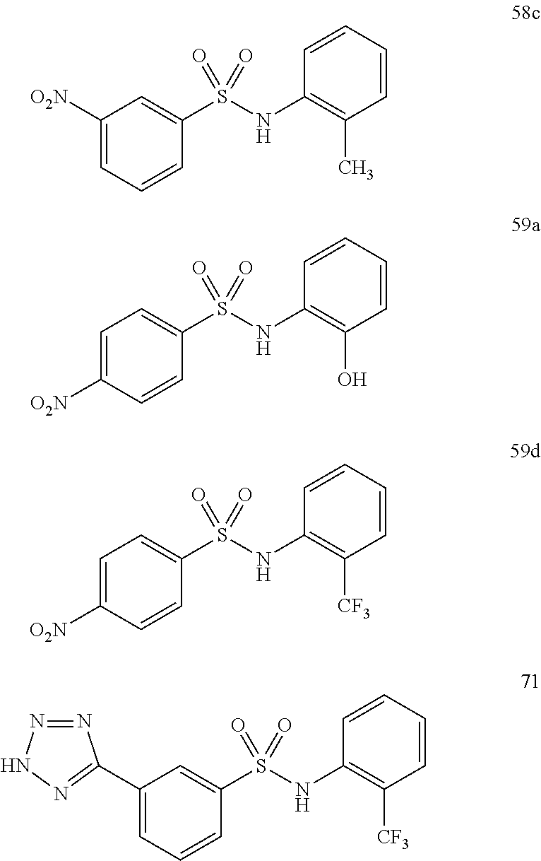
C1=C([O2N])C=C(S(NC2=C(C)C=CC=C2)(=O)=O)C=C1.C1([O2N])=CC=C(S(NC2=C(O)C=CC=C2)(=O)=O)C=C1.C1([O2N])=CC=C(S(NC2=C([CF3])C=CC=C2)(=O)=O)C=C1.C1=C(C2=NNN=N2)C=C(S(NC2=C([CF3])C=CC=C2)(=O)=O)C=C1
